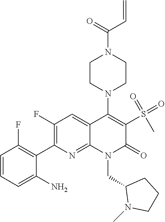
C1(F)=C(C2=C(F)C=CC=C2N)N=C2C(=C1)C(N1CCN(C(=O)C=C)CC1)=C(S(=O)(=O)C)C(=O)N2CC1N(C)CCC1
